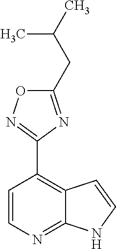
C1=CN=C2C(=C1C1=NOC(CC(C)C)=N1)C=CN2
